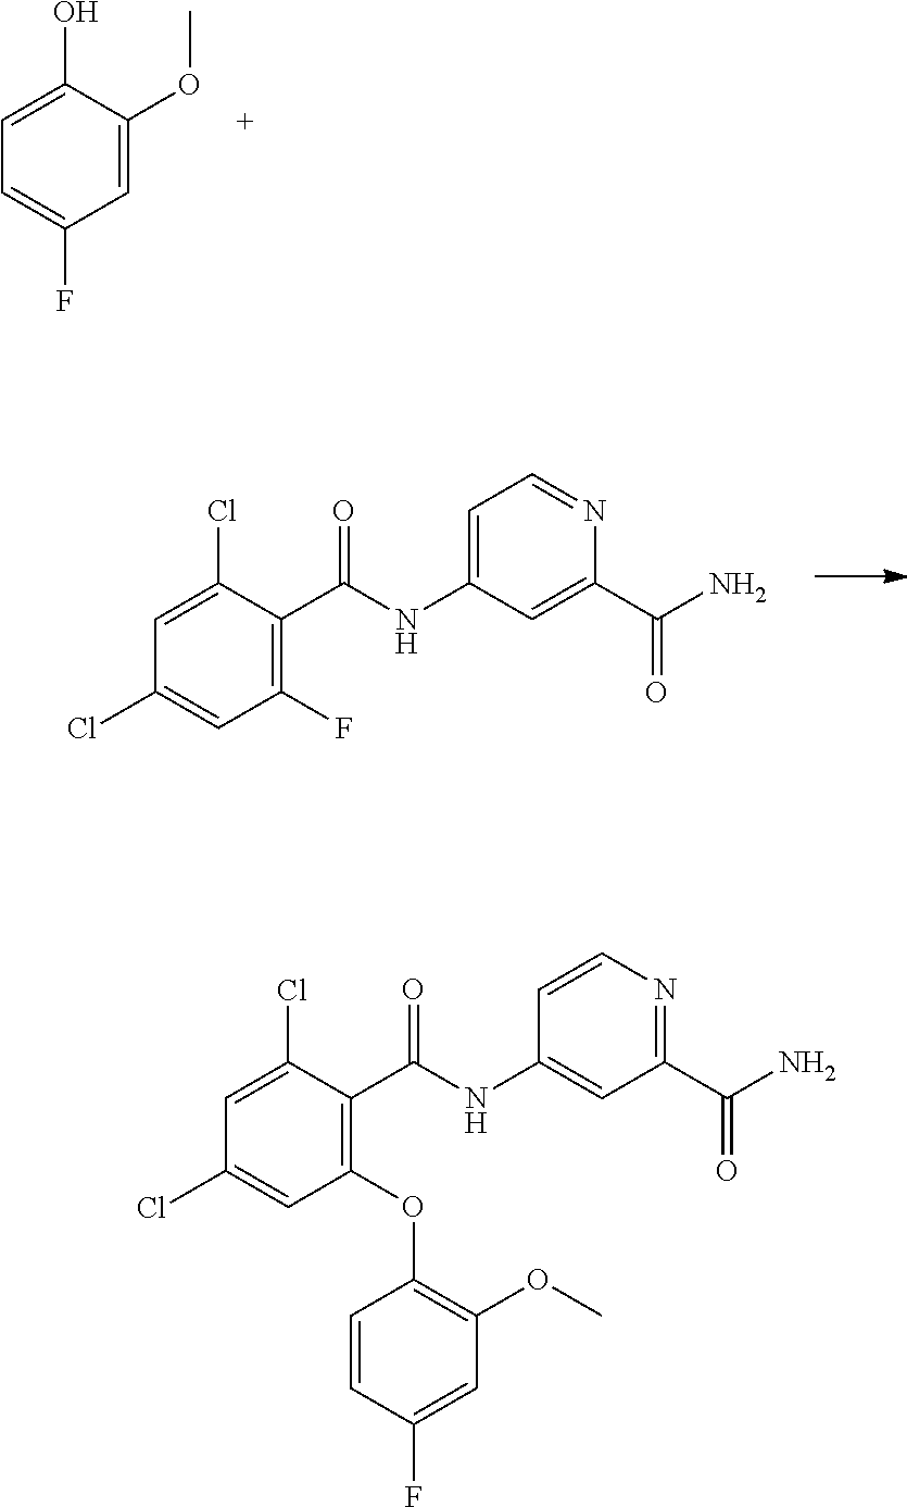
C1=C(Cl)C(C(=O)NC2=CC(C(N)=O)=NC=C2)=C(OC2=C(OC)C=C(F)C=C2)C=C1Cl.C1=C(O)C(OC)=CC(F)=C1.C1=C(Cl)C(C(=O)NC2=CC=NC(C(N)=O)=C2)=C(F)C=C1Cl
